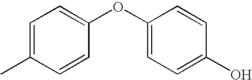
C1(C)=CC=C(OC2=CC=C(O)C=C2)C=C1
